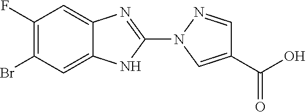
C1(F)=C(Br)C=C2C(=C1)N=C(N1C=C(C(=O)O)C=N1)N2
